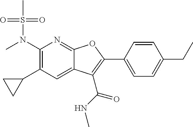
C1(N(C)S(C)(=O)=O)=C(C2CC2)C=C2C(=N1)OC(C1=CC=C(CC)C=C1)=C2C(NC)=O
